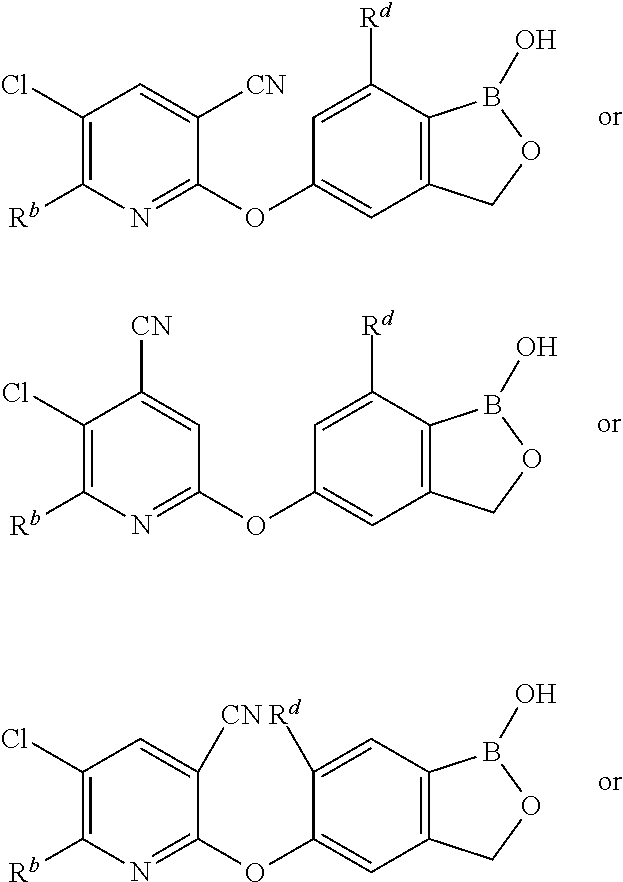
C1(OC2=NC([Rb])=C(Cl)C=C2[CN])=CC2=C(C([Rd])=C1)B(O)OC2.C1(OC2=NC([Rb])=C(Cl)C=C2[CN])=CC2=C(C=C1[Rd])B(O)OC2.C1(OC2=NC([Rb])=C(Cl)C([CN])=C2)=CC2=C(C([Rd])=C1)B(O)OC2
